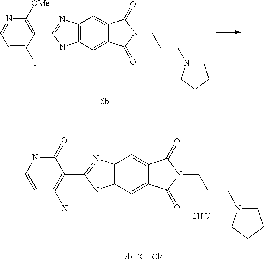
C1([OMe])=C(C2=NC3=C(N2)C=C2C(=C3)C(=O)N(CCCN3CCCC3)C2=O)C(I)=CC=N1.C1(=O)NC=CC([X])=C1C1=NC2=C(N1)C=C1C(=C2)C(=O)N(CCCN2CCCC2)C1=O
